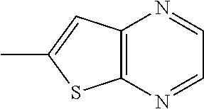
C12=C(C=C(C)S1)N=CC=N2
